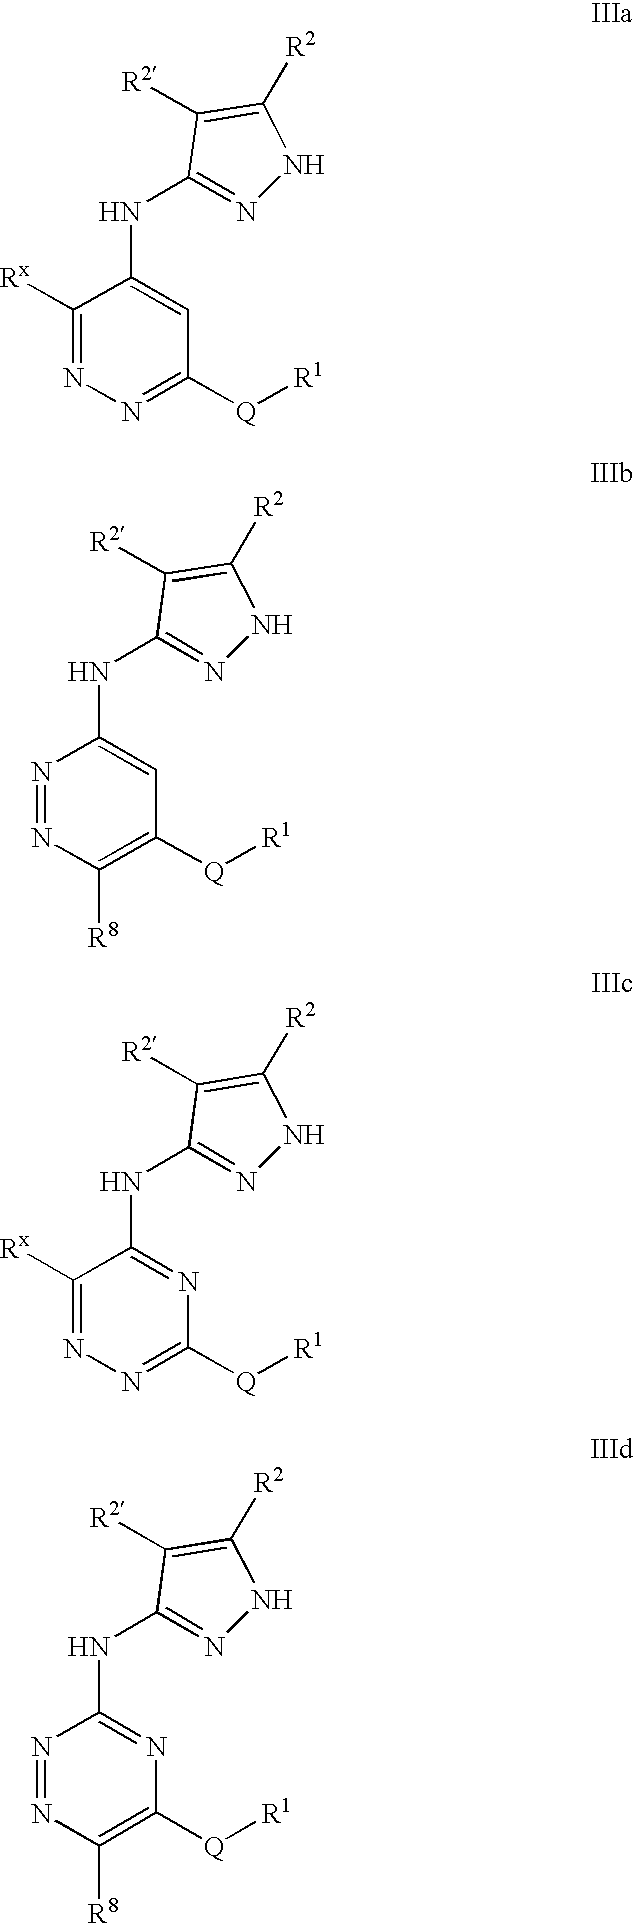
C1([Rx])=NN=C([Q][R1])C=C1NC1=NNC([R2])=C1[R2].N1=NC([R8])=C([Q][R1])C=C1NC1=NNC([R2])=C1[R2].C1([Rx])=NN=C([Q][R1])N=C1NC1=NNC([R2])=C1[R2].N1=NC([R8])=C([Q][R1])N=C1NC1=NNC([R2])=C1[R2]
